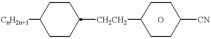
[CnH2n+1]C1CCC([CH2CH2]C2CCC([CN])CC2)CC1.O
